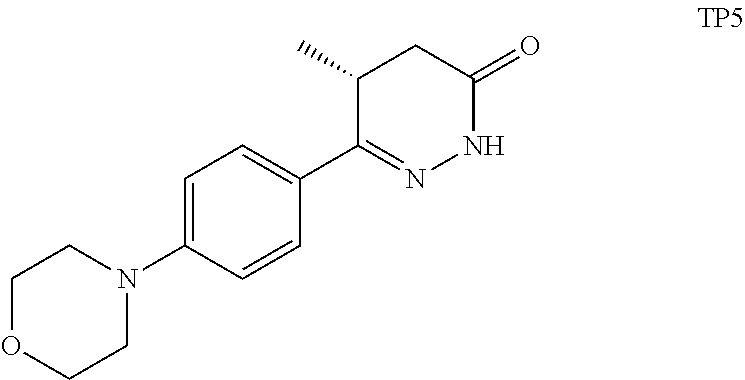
C1(C)C(C2=CC=C(N3CCOCC3)C=C2)=NNC(=O)C1
